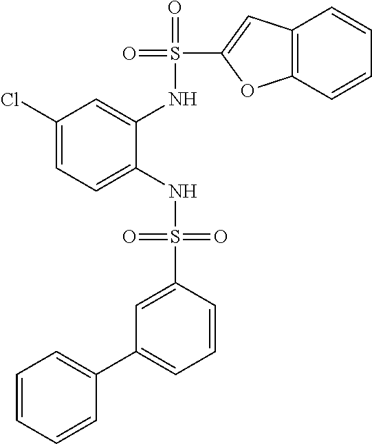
C1(Cl)=CC=C(NS(=O)(=O)C2=CC(C3=CC=CC=C3)=CC=C2)C(NS(=O)(C2=CC3=C(O2)C=CC=C3)=O)=C1
